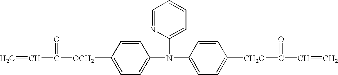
N(C1=CC=C([CH2O]C(=O)C=C)C=C1)(C1=CC=CC=N1)C1=CC=C([OCH2]C(=O)C=C)C=C1
